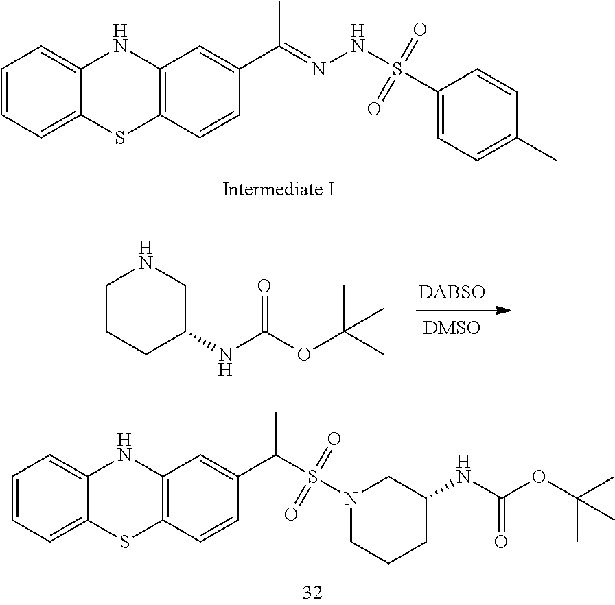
CC(=NNS(=O)(=O)C1=CC=C(C)C=C1)C1=CC2=C(C=C1)SC1=CC=CC=C1N2.[DABSO].C1CCC(NC(OC(C)(C)C)=O)CN1.C1CCN(S(=O)(=O)C(C2=CC3=C(SC4=CC=CC=C4N3)C=C2)C)CC1NC(OC(C)(C)C)=O
